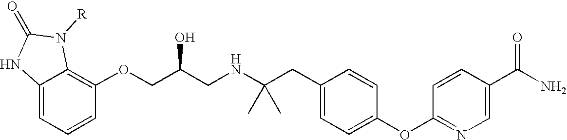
C12=CC=CC(OCC(CNC(CC3=CC=C(OC4=NC=C(C(N)=O)C=C4)C=C3)(C)C)O)=C1N([R])C(=O)N2
